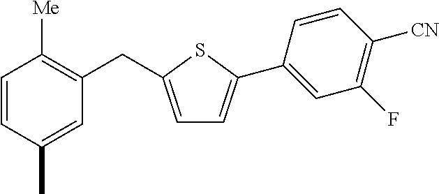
C1=CC(C)=CC(CC2=CC=C(C3=CC(F)=C([CN])C=C3)S2)=C1[Me]
